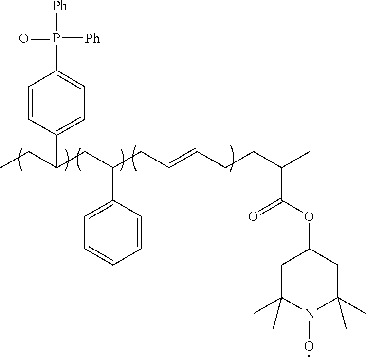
C1(C(CC)CC(CC=CCCC(C(OC2CC(C)(C)N(O)C(C)(C)C2)=O)C)C2=CC=CC=C2)=CC=C(P([Ph])(=O)[Ph])C=C1
